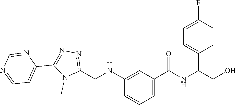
C1(NCC2=NN=C(C3=CC=NC=N3)N2C)=CC(C(NC(CO)C2=CC=C(F)C=C2)=O)=CC=C1
